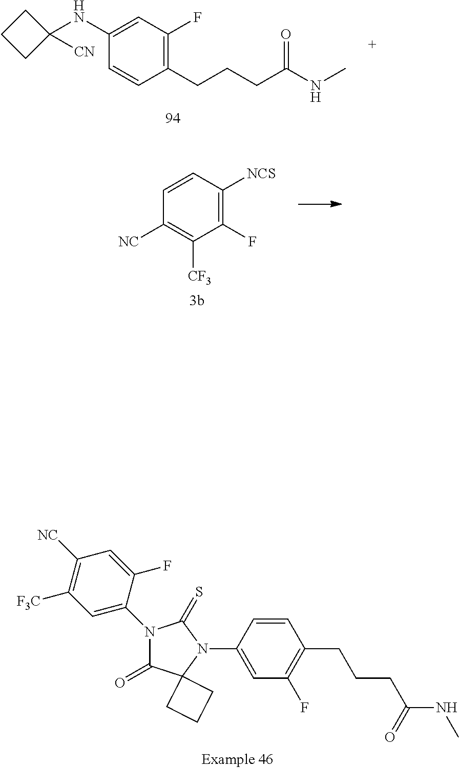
C1=CC(CCCC(NC)=O)=C(F)C=C1NC1([CN])CCC1.C1([NC])=C([CF3])C(F)=C([NCS])C=C1.C1([NC])=C([F3C])C=C(N2C(=O)C3(N(C4=CC(F)=C(CCCC(NC)=O)C=C4)C2=S)CCC3)C(F)=C1
